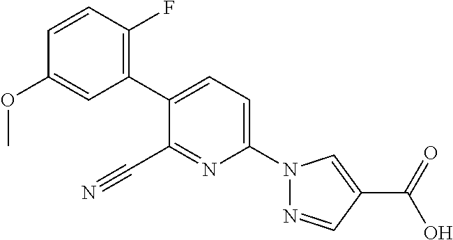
C1(C#N)=NC(N2N=CC(C(O)=O)=C2)=CC=C1C1=C(F)C=CC(OC)=C1
